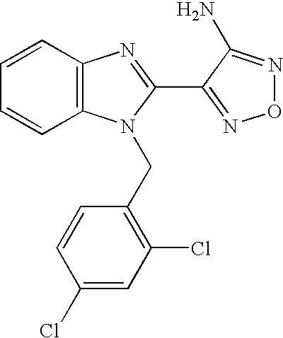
C1=CC2=C(C=C1)N(CC1=C(Cl)C=C(Cl)C=C1)C(C1=NON=C1N)=N2
